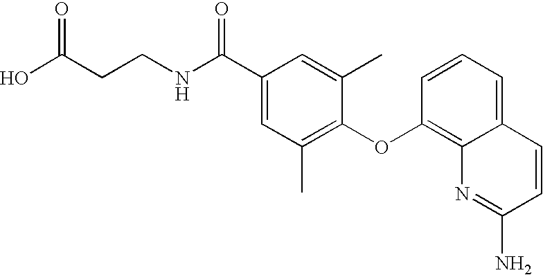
OC(CCNC(C1=CC(C)=C(OC2=C3C(=CC=C2)C=CC(N)=N3)C(C)=C1)=O)=O
